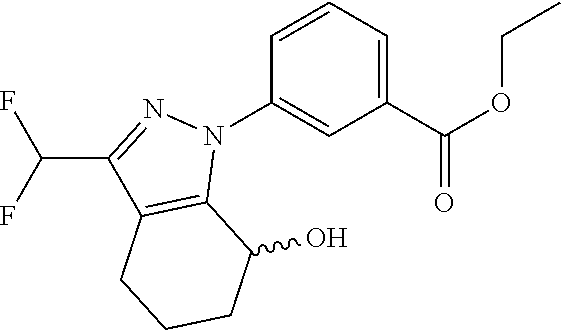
C1(C(OCC)=O)=CC=CC(N2N=C(C(F)F)C3=C2C(O)CCC3)=C1
